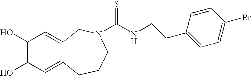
C1(O)=C(O)C=C2C(=C1)CN(C(NCCC1=CC=C(Br)C=C1)=S)CCC2
